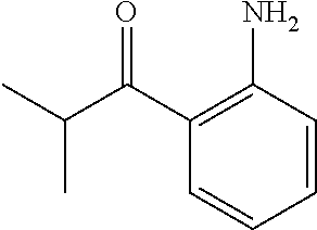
C1(C(C(C)C)=O)=C(N)C=CC=C1
